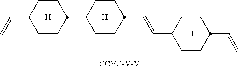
C1CC(C=C)CCC1C1CCC(C=CC2CCC(C=C)CC2)CC1
